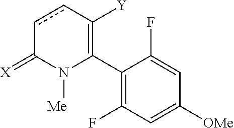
C1(C2=C([Y])ccC(=[X])N2[Me])=C(F)C=C([OMe])C=C1F
